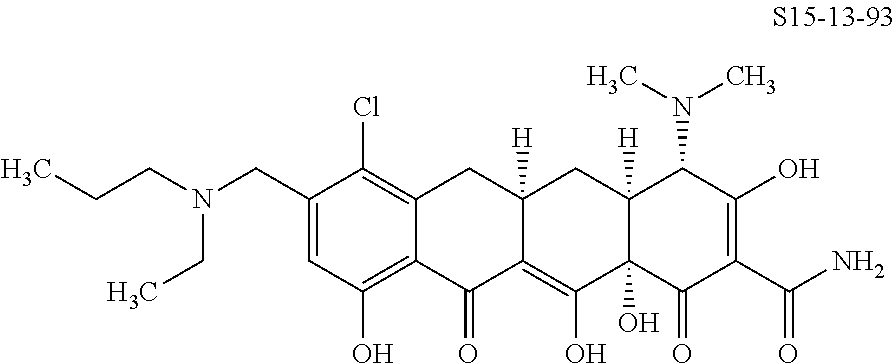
C1(CN(CCC)CC)=CC(O)=C2C(=C1Cl)CC1([H])C(=C(O)C3(O)C([H])(C1)C(N(C)C)C(O)=C(C(N)=O)C3=O)C2=O
